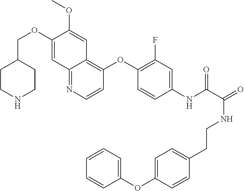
C1CNCCC1COC1=CC2=NC=CC(OC3=C(F)C=C(NC(=O)C(NCCC4=CC=C(OC5=CC=CC=C5)C=C4)=O)C=C3)=C2C=C1OC
